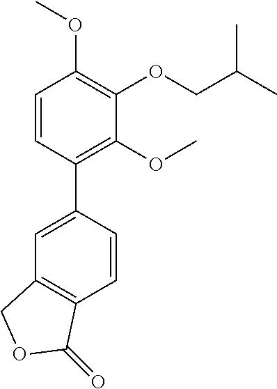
C1=CC(C2=CC3=C(C=C2)C(=O)OC3)=C(OC)C(OCC(C)C)=C1OC
